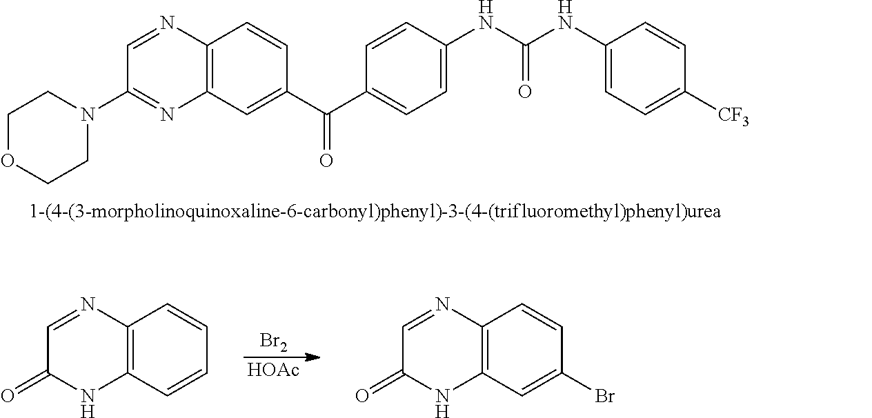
C1OCCN(C2=NC3=C(N=C2)C=CC(C(=O)C2=CC=C(NC(=O)NC4=CC=C([CF3])C=C4)C=C2)=C3)C1.[Br2].[HOAc].C12=C(C=CC=C1)NC(=O)C=N2.C12=C(C=C(Br)C=C1)NC(=O)C=N2
